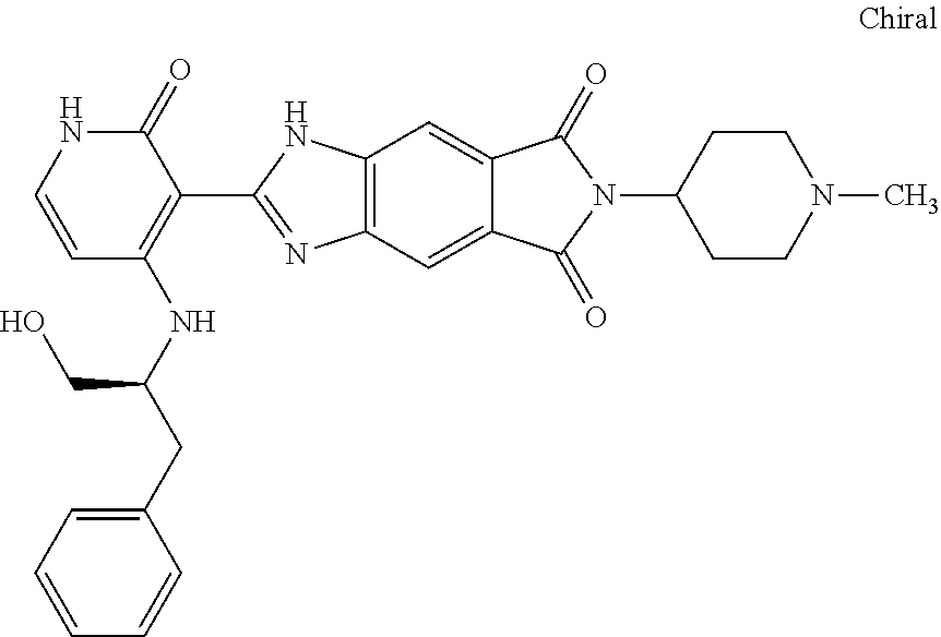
C1=CC(NC(CC2=CC=CC=C2)CO)=C(C2=NC3=C(N2)C=C2C(=C3)C(=O)N(C3CCN(C)CC3)C2=O)C(=O)N1
